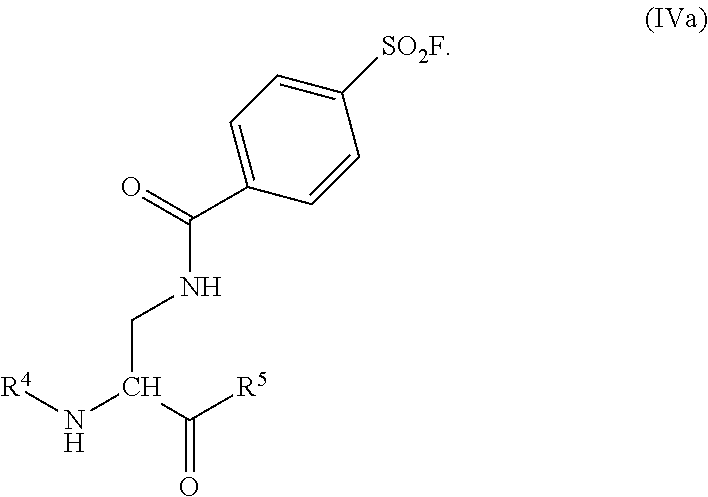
[R4]NC(C([R5])=O)CNC(C1=CC=C([SO2F])C=C1)=O
